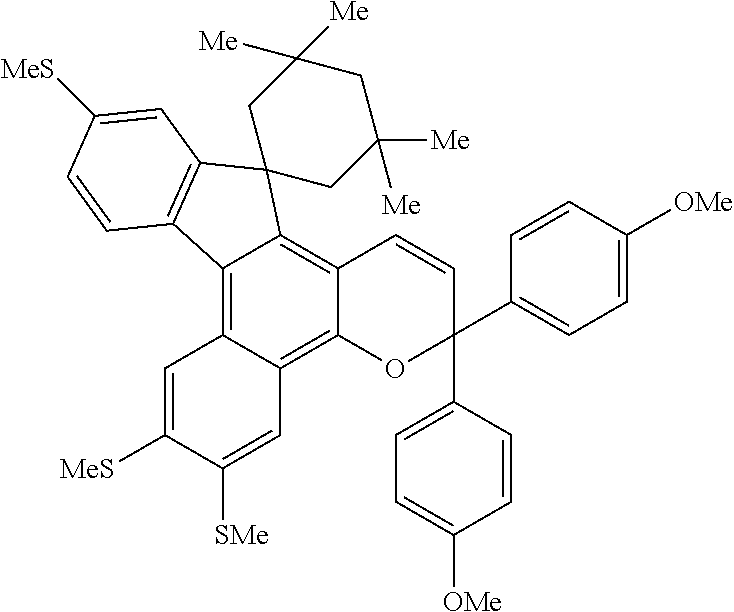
C12=C3C(=C4C(=C1C1(C5=C2C=CC([MeS])=C5)CC([Me])([Me])CC([Me])([Me])C1)C=CC(C1=CC=C([OMe])C=C1)(C1=CC=C([OMe])C=C1)O4)C=C([SMe])C([MeS])=C3
